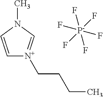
C1=CN(C)C=[N+]1CCCC.[P-](F)(F)(F)(F)(F)F
